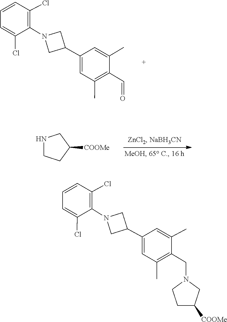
C1=C(C)C(C=O)=C(C)C=C1C1CN(C2=C(Cl)C=CC=C2Cl)C1.C1CNCC1[COOMe].C1=C(C2CN(C3=C(Cl)C=CC=C3Cl)C2)C=C(C)C(CN2CCC([COOMe])C2)=C1C
